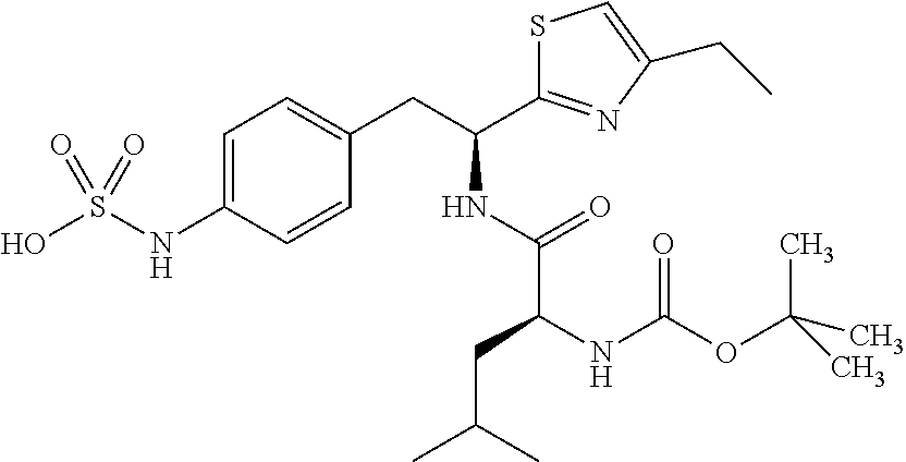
C1=C(NS(O)(=O)=O)C=CC(CC(NC(C(NC(=O)OC(C)(C)C)CC(C)C)=O)C2=NC(CC)=CS2)=C1
